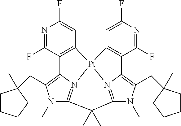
N1(C)C2=N3C(=C1CC1(C)CCCC1)C1=C(C=C(F)N=C1F)[Pt]31N3=C(N(C)C(CC4(C)CCCC4)=C3C3=C1C=C(F)N=C3F)C2(C)C
